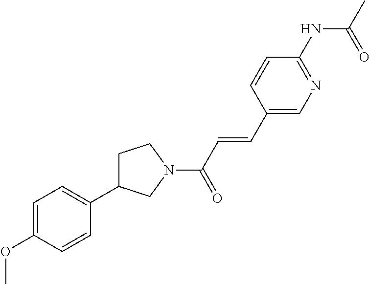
C1=C(OC)C=CC(C2CCN(C(C=CC3=CN=C(NC(=O)C)C=C3)=O)C2)=C1
